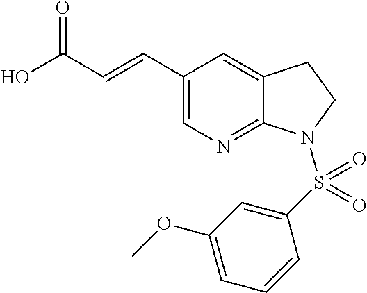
OC(C=CC1=CN=C2C(=C1)CCN2S(C1=CC(OC)=CC=C1)(=O)=O)=O
